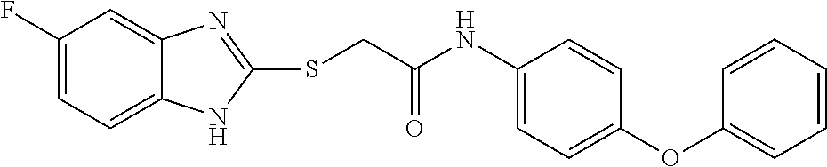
C1(F)=CC=C2C(=C1)N=C(SCC(NC1=CC=C(OC3=CC=CC=C3)C=C1)=O)N2
